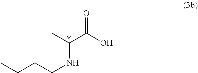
CCCCNC(C(O)=O)C.*
